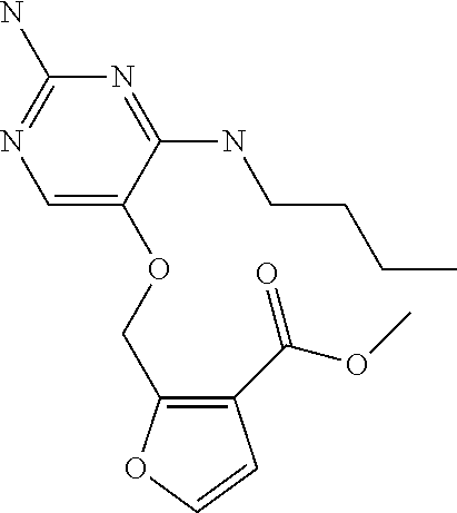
C1=C(OCC2=C(C(OC)=O)C=CO2)C(NCCCC)=NC(N)=N1
